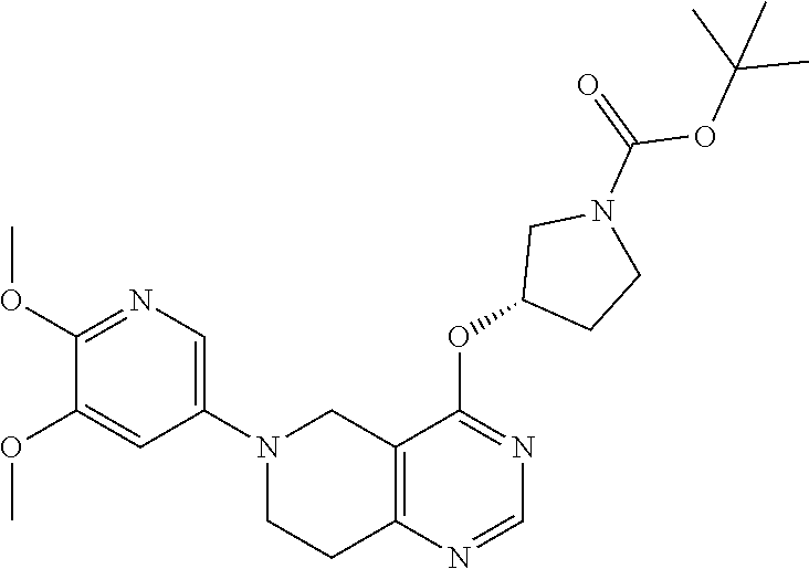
C12=C(N=CN=C1OC1CCN(C(=O)OC(C)(C)C)C1)CCN(C1=CN=C(OC)C(OC)=C1)C2
